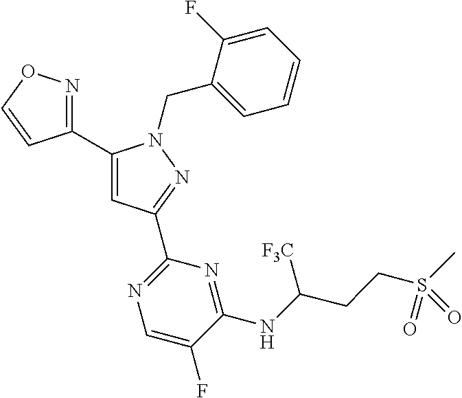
C1(C2=NOC=C2)=CC(C2=NC=C(F)C(NC(CCS(C)(=O)=O)[F3C])=N2)=NN1CC1=CC=CC=C1F
